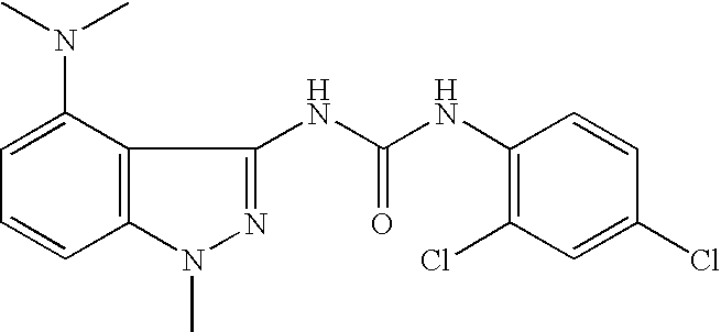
C12=C(C(N(C)C)=CC=C1)C(NC(NC1=C(Cl)C=C(Cl)C=C1)=O)=NN2C
